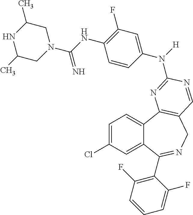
C1=C(Cl)C=C2C(=C1)C1=C(CN=C2C2=C(F)C=CC=C2F)C=NC(N(C2=CC(F)=C(NC(N3CC(C)NC(C)C3)=N)C=C2)[H])=N1
